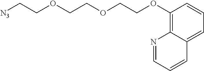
C(OCCOCCOC1=C2C(=CC=C1)C=CC=N2)C[N3]
